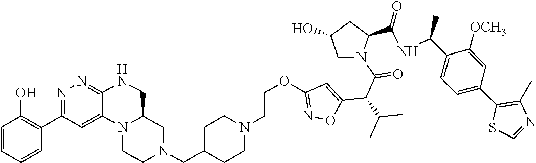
C1=CC(O)=C(C2=NN=C3C(=C2)N2C(CN(CC4CCN(CCOC5=NOC(C(C(N6CC(O)CC6C(=O)NC(C6=CC=C(C7=C(C)N=CS7)C=C6[OCH3])C)=O)C(C)C)=C5)CC4)CC2)CN3)C=C1
